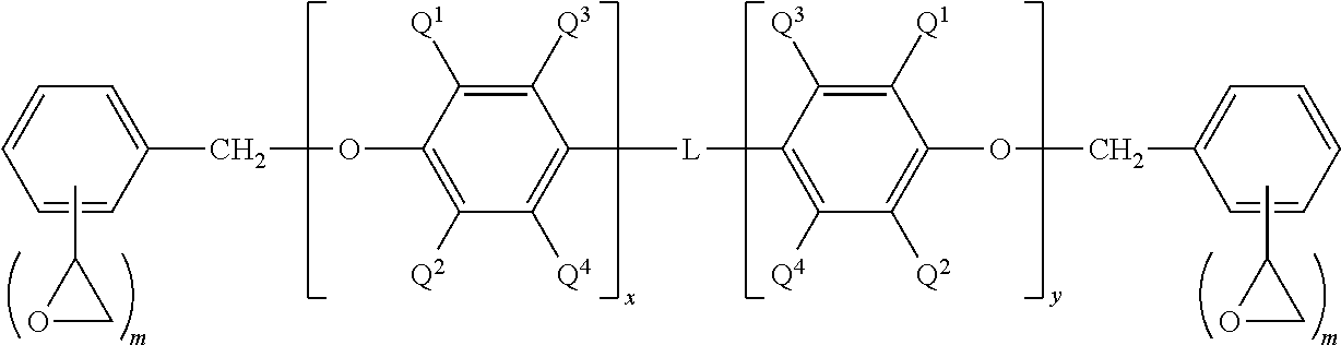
CC1OC1.C1=C(COC2=C([Q2])C([Q4])=C([L]C3=C([Q4])C([Q2])=C(OCC4=CC=CC=C4)C([Q1])=C3[Q3])C([Q3])=C2[Q1])C=CC=C1.CC1OC1
